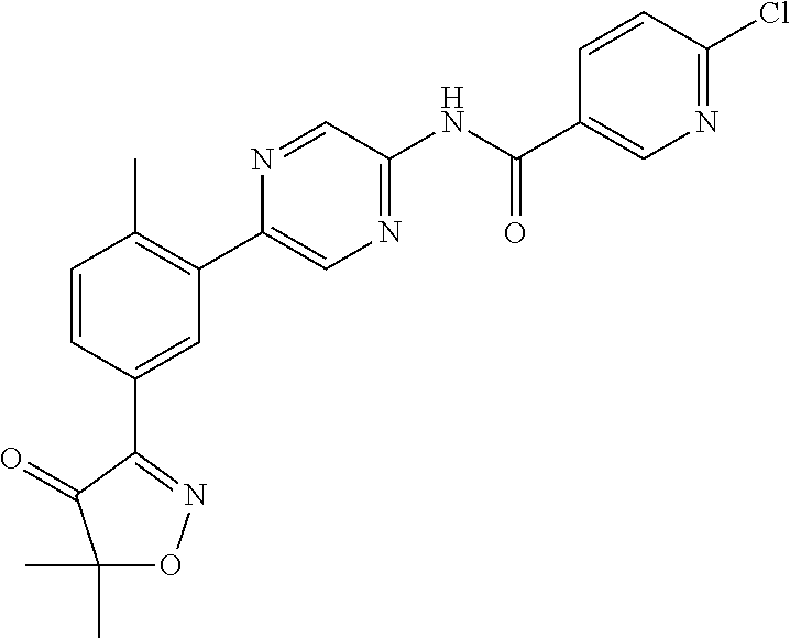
C1=CC(C2=NOC(C)(C)C2=O)=CC(C2=CN=C(NC(C3=CN=C(Cl)C=C3)=O)C=N2)=C1C
